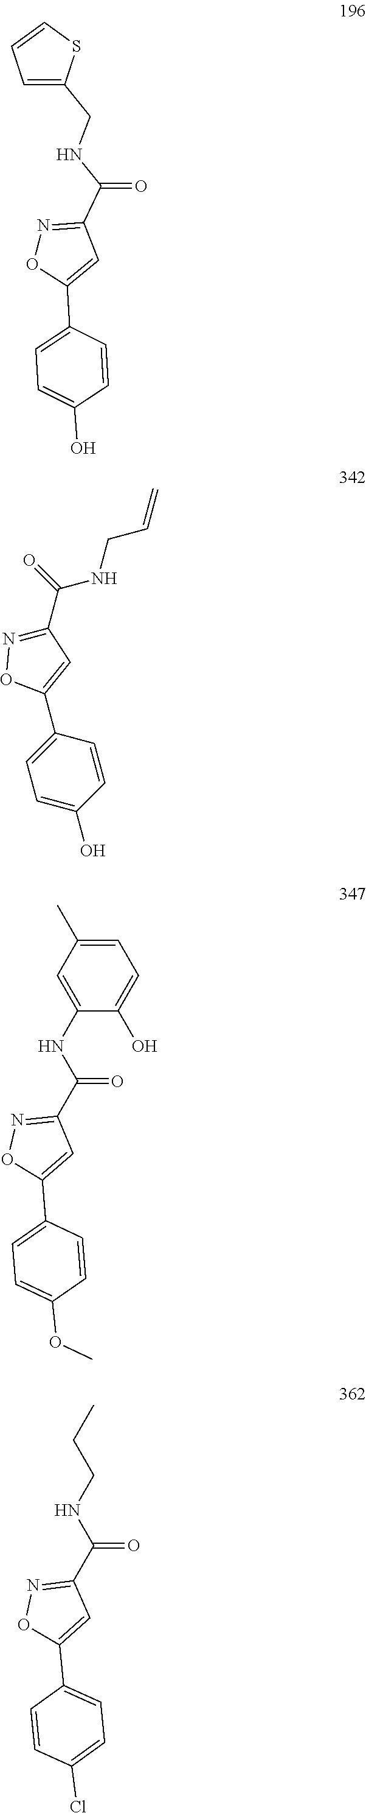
C1(C2=CC=C(O)C=C2)=CC(C(NCC2=CC=CS2)=O)=NO1.C1(C2=CC(C(NCC=C)=O)=NO2)=CC=C(O)C=C1.C1=C(NC(=O)C2=NOC(C3=CC=C(OC)C=C3)=C2)C(O)=CC=C1C.C(NC(=O)C1=NOC(C2=CC=C(Cl)C=C2)=C1)CC
